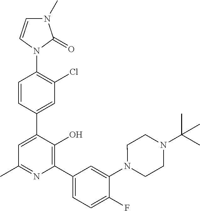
N1(C2=C(Cl)C=C(C3=CC(C)=NC(C4=CC=C(F)C(N5CCN(C(C)(C)C)CC5)=C4)=C3O)C=C2)C(=O)N(C)C=C1
